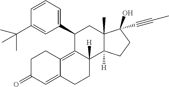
C1=CC=C(C2C3=C4C(=CC(=O)CC4)CCC3([H])C3([H])C(C)(C2)C(O)(C#CC)CC3)C=C1C(C)(C)C
